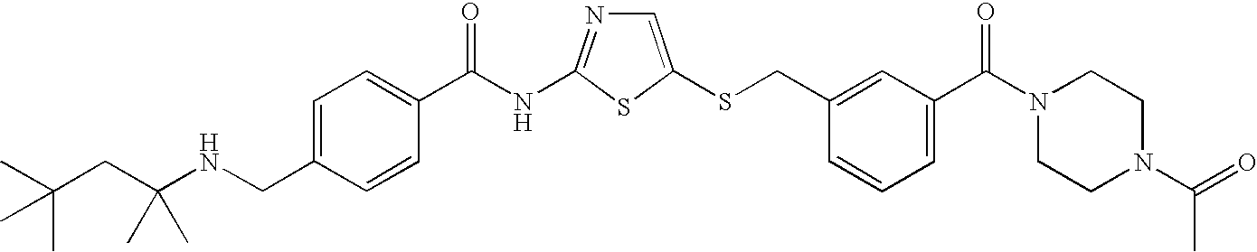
C1=C(SCC2=CC(C(N3CCN(C(=O)C)CC3)=O)=CC=C2)SC(NC(=O)C2=CC=C(CNC(CC(C)(C)C)(C)C)C=C2)=N1
